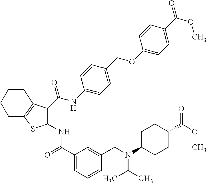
C1(C(=O)NC2=C(C(NC3=CC=C(COC4=CC=C(C(OC)=O)C=C4)C=C3)=O)C3=C(S2)CCCC3)=CC=CC(CN(C2CCC(C(OC)=O)CC2)C(C)C)=C1
